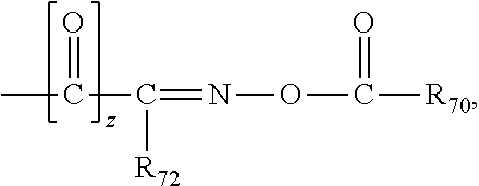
CC(C([R72])=NOC([R70])=O)=O
